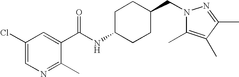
C1(Cl)=CN=C(C)C(C(NC2CCC(CN3C(C)=C(C)C(C)=N3)CC2)=O)=C1
